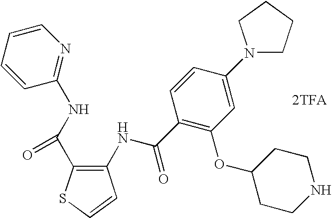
C1(NC(C2=C(OC3CCNCC3)C=C(N3CCCC3)C=C2)=O)=C(C(NC2=NC=CC=C2)=O)SC=C1.[2TFA]
